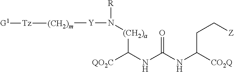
C(CC[Z])([CO2Q])NC(=O)NC([QO2C])[(CH2)a]N([Y][(CH2)m][Tz][G1])[R]
